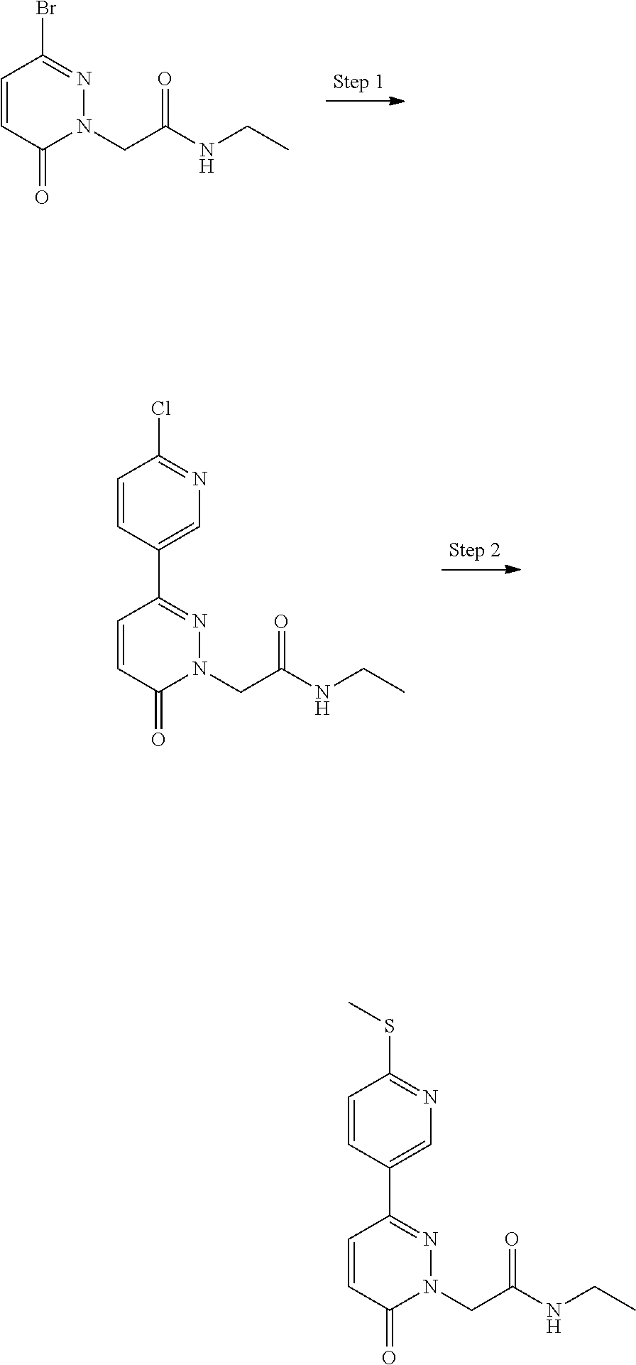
C1(C2=CN=C(Cl)C=C2)=NN(CC(=O)NCC)C(=O)C=C1.C1(Br)=NN(CC(=O)NCC)C(=O)C=C1.S(C)C1=NC=C(C2=NN(CC(=O)NCC)C(=O)C=C2)C=C1
